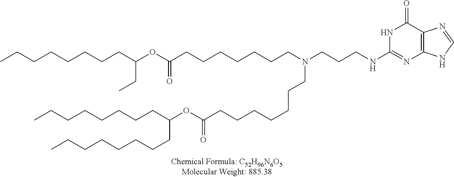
O(C(=O)CCCCCCCN(CCCNC1=NC2=C(N=CN2)C(=O)N1)CCCCCCCC(OC(CC)CCCCCCCC)=O)C(CCCCCCCC)CCCCCCCC
